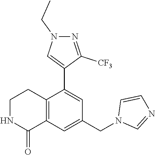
N1C(=O)C2=C(CC1)C(C1=CN(CC)N=C1[CF3])=CC(CN1C=NC=C1)=C2
